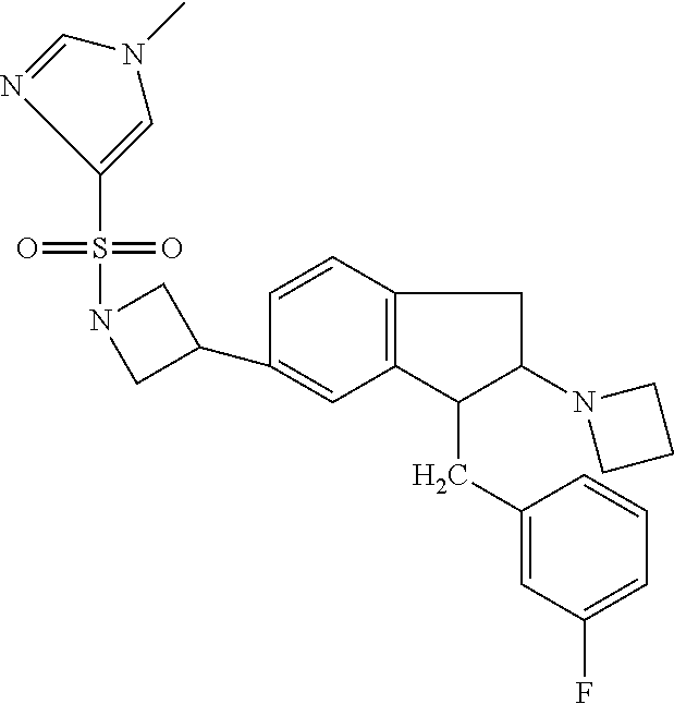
C1(C2=CC3=C(C=C2)CC(N2CCC2)C3CC2=CC(F)=CC=C2)CN(S(=O)(=O)C2=CN(C)C=N2)C1
